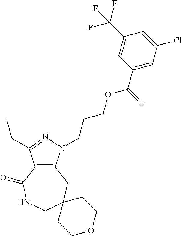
C12=C(N(CCCOC(C3=CC(Cl)=CC(C(F)(F)F)=C3)=O)N=C1CC)CC1(CNC2=O)CCOCC1
